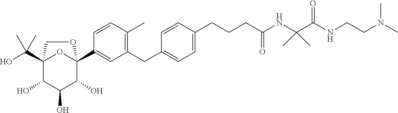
C1=C(CCCC(NC(C(NCCN(C)C)=O)(C)C)=O)C=CC(CC2=C(C)C=CC(C34OC(C(O)(C)C)(C(O)C(O)C3O)CO4)=C2)=C1
